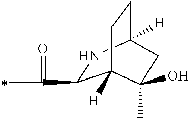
C1(C(=O)C)NC2([H])CCC1([H])C(C)(O)C2
